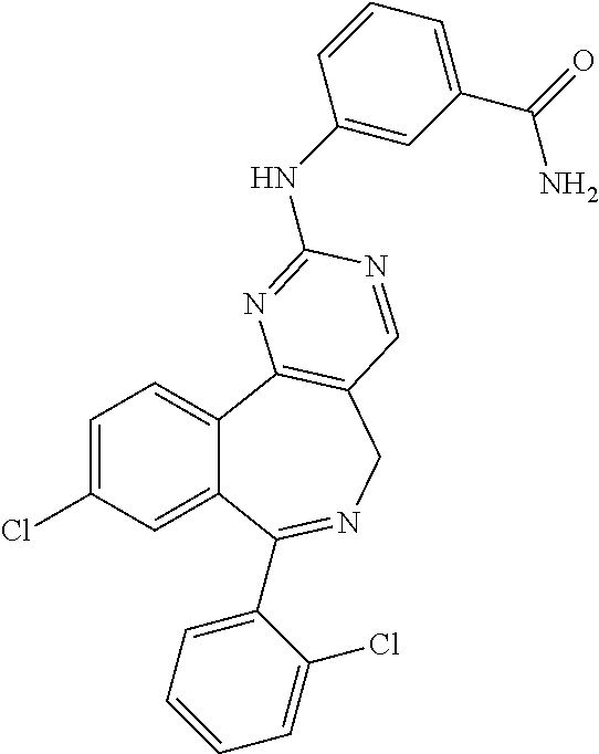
C1=C(Cl)C=C2C(=C1)C1=C(CN=C2C2=CC=CC=C2Cl)C=NC(NC2=CC(C(=O)N)=CC=C2)=N1
